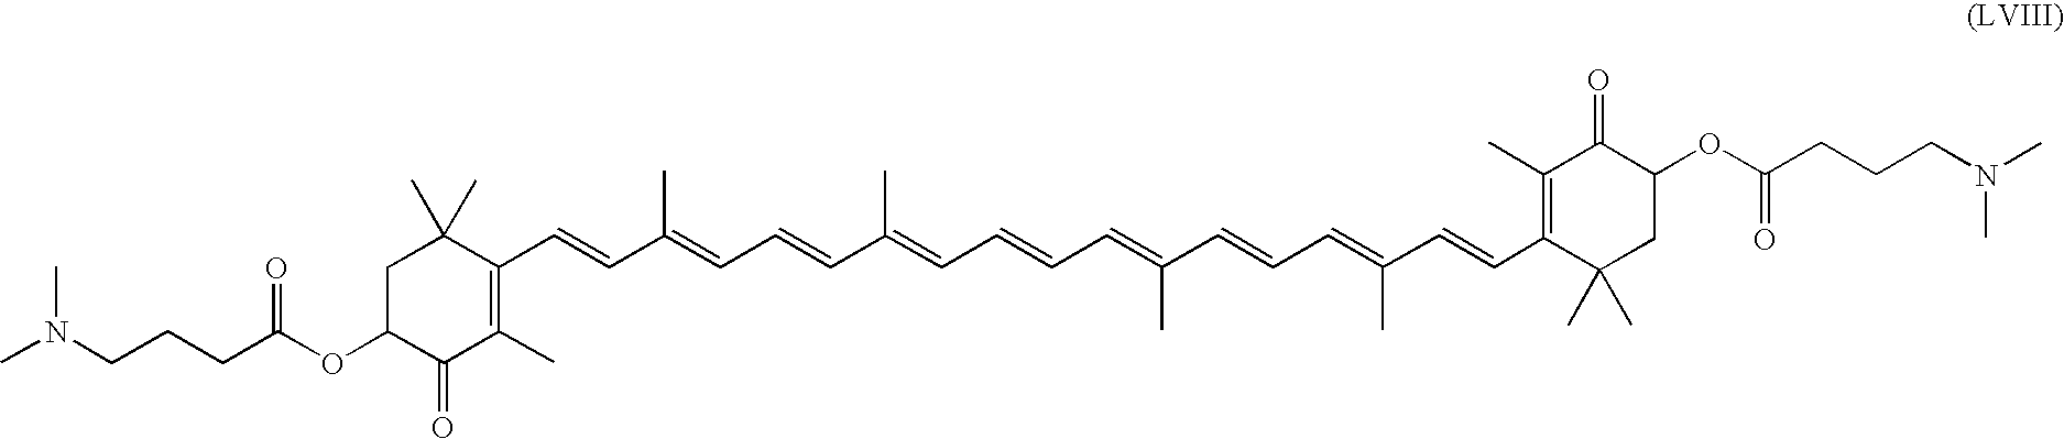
C1(C=CC(=CC=CC(=CC=CC=C(C=CC=C(C=CC2=C(C)C(=O)C(OC(CCCN(C)C)=O)CC2(C)C)C)C)C)C)=C(C)C(=O)C(OC(CCCN(C)C)=O)CC1(C)C
